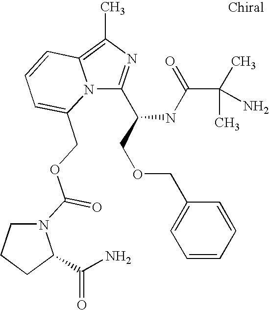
N12C(C(COCC3=CC=CC=C3)NC(C(C)(N)C)=O)=NC(C)=C1C=CC=C2COC(=O)N1CCCC1C(N)=O
